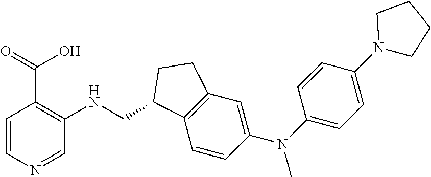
C(NC1=C(C(O)=O)C=CN=C1)C1C2=C(C=C(N(C3=CC=C(N4CCCC4)C=C3)C)C=C2)CC1
